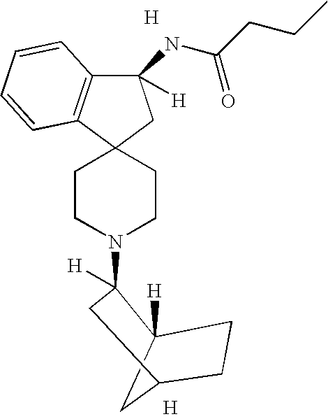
C12([H])CC(CC1)CC2(N1CCC2(C3=C(C(NC(CCC)=O)([H])C2)C=CC=C3)CC1)[H].[H].[H]
